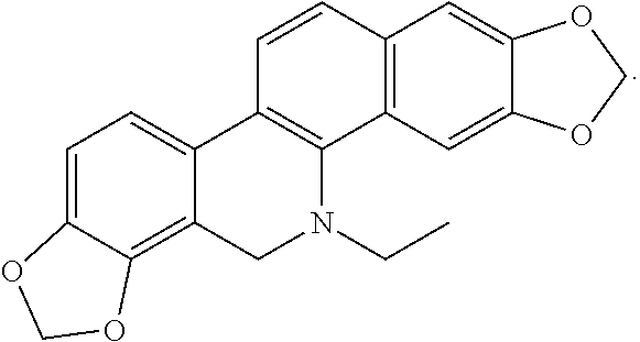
C1=C2C(=C3C(=C1)C1=C(C4=C(C=C1)C=C1C(=C4)OCO1)N(CC)C3)OCO2
